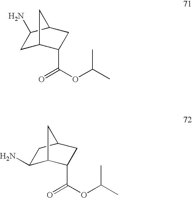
O=C(OC(C)C)C1C2CC(N)C(C1)C2.O=C(OC(C)C)C1C2C(N)CC(C1)C2
